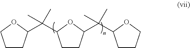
C1CC(C(C2CCC(C(C)(C)C3CCCO3)O2)(C)C)OC1
